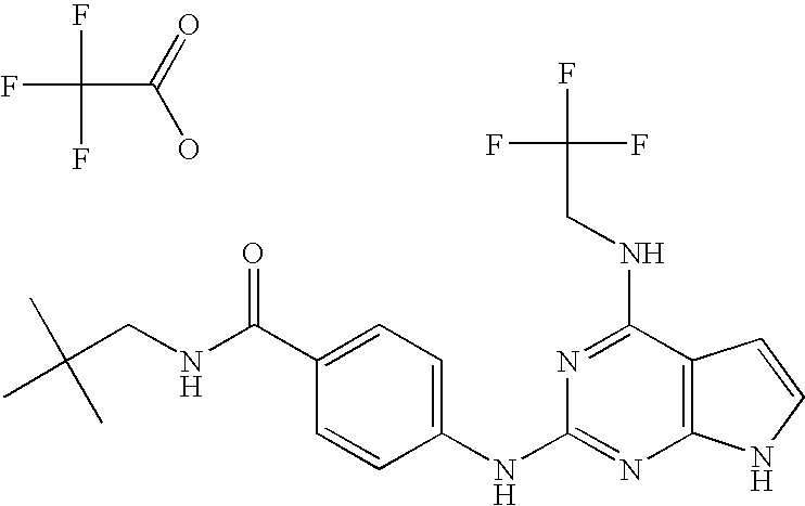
N(C(C1=CC=C(NC2=NC3=C(C(NCC(F)(F)F)=N2)C=CN3)C=C1)=O)CC(C)(C)C.O=C(O)C(F)(F)F
